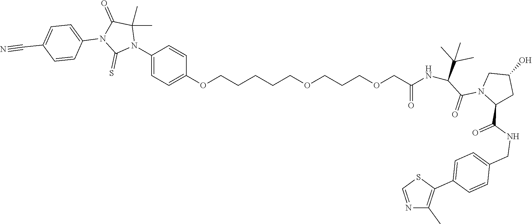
C1(N2C(C)(C)C(=O)N(C3=CC=C(C#N)C=C3)C2=S)=CC=C(OCCCCCOCCCOCC(=O)NC(C(N2C(C(NCC3=CC=C(C4=C(C)N=CS4)C=C3)=O)CC(O)C2)=O)C(C)(C)C)C=C1
